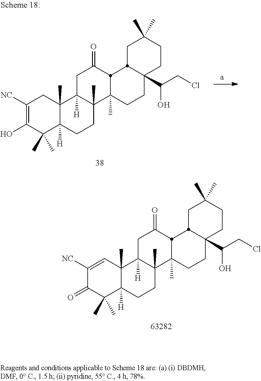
C1([NC])=CC2(C)C([H])(C(C)(C)C1=O)CCC1(C)C2([H])CC(=O)C2C1(C)CCC1(C(CCl)O)CCC(C)(C)CC12.C1([NC])=C(O)C(C)(C)C2([H])C(C)(C1)C1([H])C(C)(CC2)C2(C)CCC3(C(CCl)O)CCC(C)(C)CC3C2C(=O)C1
